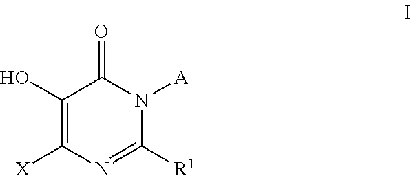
C1(O)=C([X])N=C([R1])N([A])C1=O
